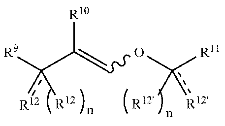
[R12]c([R12])([R9])C(=COc([R11])([R12'])[R12'])[R10]
